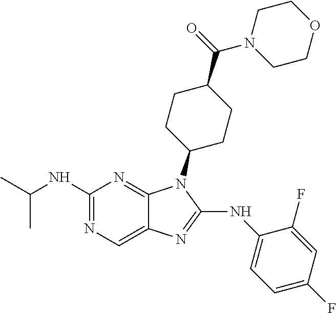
N1=C(NC(C)C)N=C2C(=C1)N=C(NC1=CC=C(F)C=C1F)N2C1CCC(C(=O)N2CCOCC2)CC1
